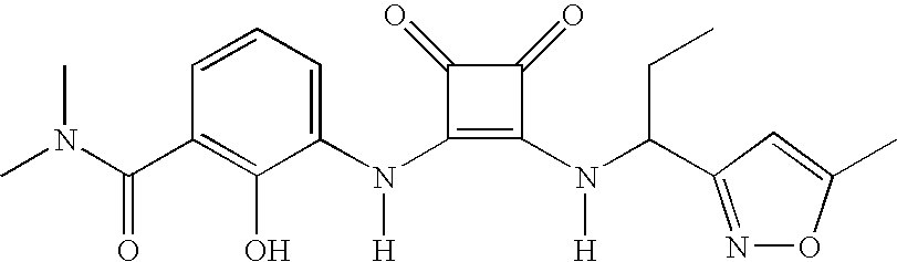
C(C1=C(O)C(N(C2=C(N(C(C3=NOC(C)=C3)CC)[H])C(=O)C2=O)[H])=CC=C1)(=O)N(C)C
